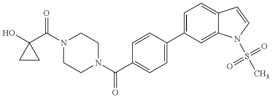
OC1(C(N2CCN(C(C3=CC=C(C4=CC=C5C(=C4)N(S(C)(=O)=O)C=C5)C=C3)=O)CC2)=O)CC1
